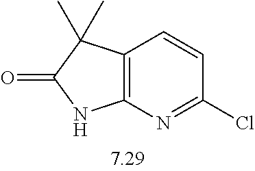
C12=C(N=C(Cl)C=C1)NC(=O)C2(C)C
